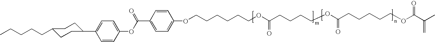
C1(C(OC2=CC=C(C3CCC(CCCCC)CC3)C=C2)=O)=CC=C(OCCCCCCOC(CCCCOC(CCCCCOC(C(C)=C)=O)=O)=O)C=C1
